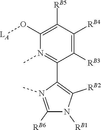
C1([RB2])=C(C2=N(C)C(O[LA])=C([RB5])C([RB4])=C2[RB3])N(C)=C([RB6])N1[RB1]
